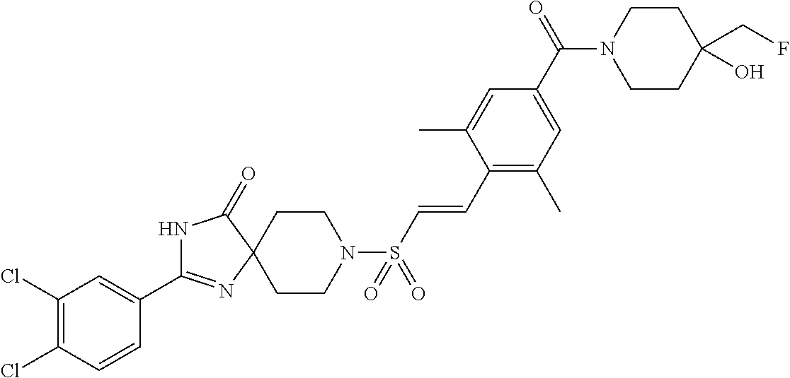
N1C(C2=CC(Cl)=C(Cl)C=C2)=NC2(C1=O)CCN(S(C=CC1=C(C)C=C(C(N3CCC(CF)(O)CC3)=O)C=C1C)(=O)=O)CC2
